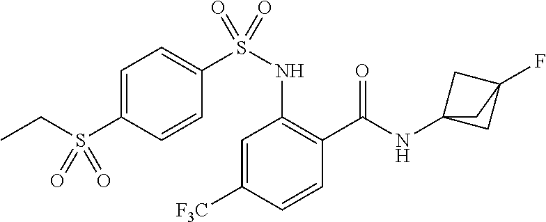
C1=C([F3C])C=CC(C(=O)NC23CC(F)(C2)C3)=C1NS(C1=CC=C(S(CC)(=O)=O)C=C1)(=O)=O
